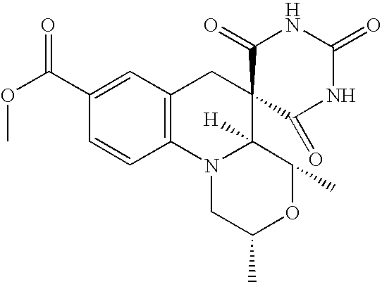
COC(C1=CC2=C(C=C1)N1C([H])(C3(C2)C(=O)NC(=O)NC3=O)C(C)OC(C)C1)=O
